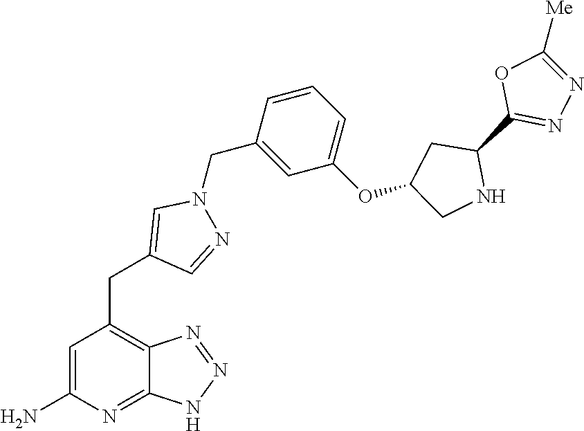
C1=C(N)N=C2C(=C1CC1=CN(CC3=CC(OC4CC(C5=NN=C([Me])O5)NC4)=CC=C3)N=C1)N=NN2
